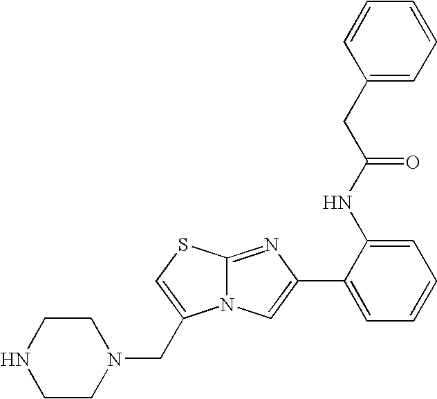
N12C(=NC(C3=CC=CC=C3NC(CC3=CC=CC=C3)=O)=C1)SC=C2CN1CCNCC1
